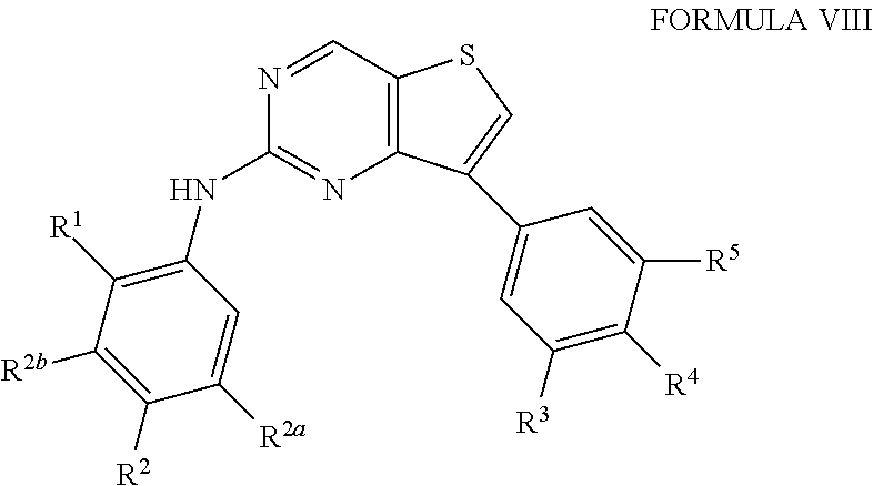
C12=C(C=NC(NC3=C([R1])C([R2b])=C([R2])C([R2a])=C3)=N1)SC=C2C1=CC([R3])=C([R4])C([R5])=C1
